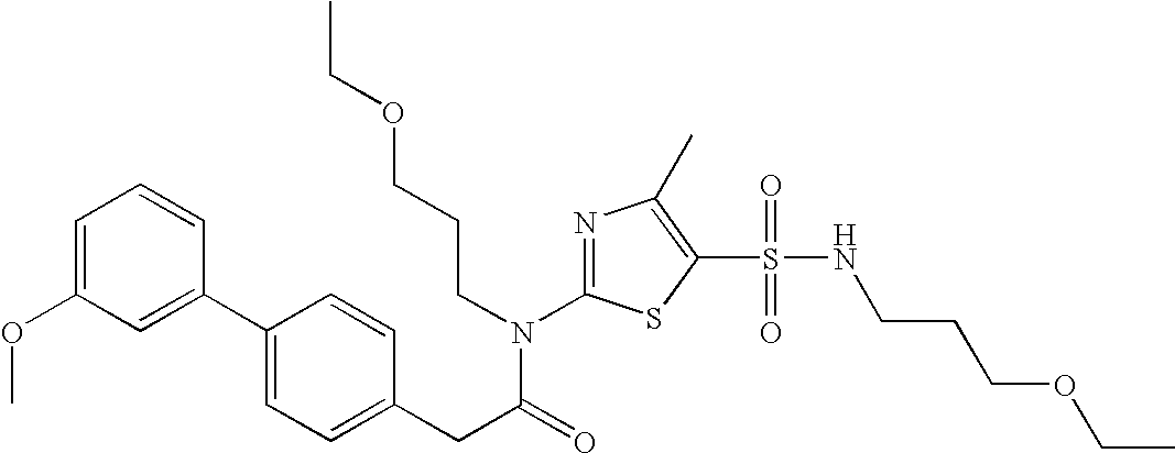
C1=C(OC)C=C(C2=CC=C(CC(=O)N(C3=NC(C)=C(S(=O)(=O)NCCCOCC)S3)CCCOCC)C=C2)C=C1
